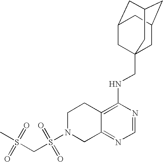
S(N1CC2=NC=NC(NCC34CC5CC(CC(C3)C5)C4)=C2CC1)(=O)(CS(=O)(=O)C)=O
